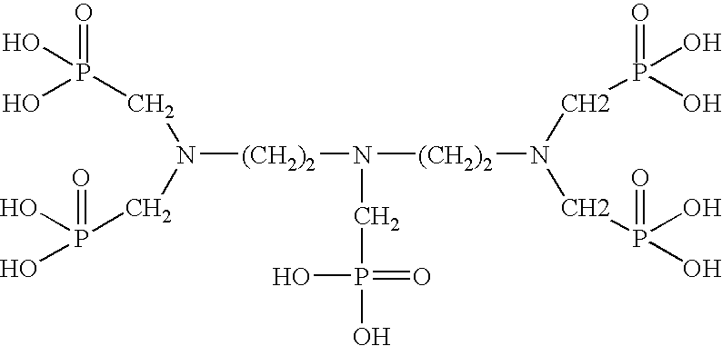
OP(O)(=O)CN(CP(O)(O)=O)[(CH2)2]N([(CH2)2]N(CP(O)(O)=O)CP(O)(O)=O)CP(=O)(O)O
